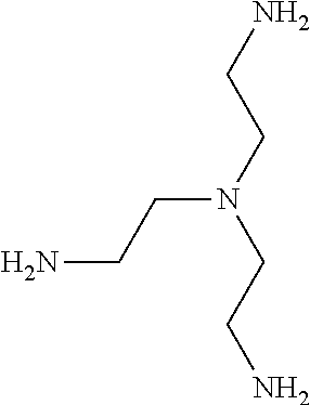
N(CCN)(CCN)CCN
